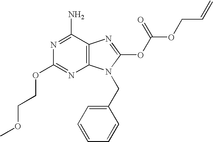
NC1=NC(OCCOC)=NC2=C1N=C(OC(OCC=C)=O)N2CC1=CC=CC=C1
